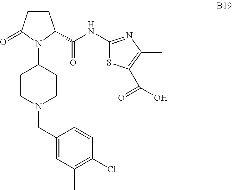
C1CC(=O)N(C2CCN(CC3=CC(C)=C(Cl)C=C3)CC2)C1C(NC1=NC(C)=C(C(=O)O)S1)=O
